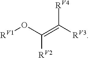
[RV1]OC(=C([RV3])[RV4])[RV2]
